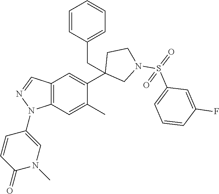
C1(C2=CC3=C(C=C2C)N(C2=CN(C)C(=O)C=C2)N=C3)(CC2=CC=CC=C2)CN(S(=O)(C2=CC=CC(F)=C2)=O)CC1
